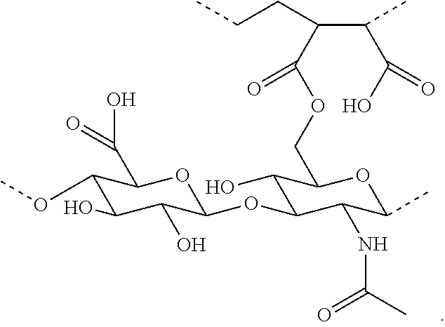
C1(OC)C(O)C(O)C(OC2C(O)C(COC(C(C(C)C(O)=O)CCC)=O)OC(C)C2NC(C)=O)OC1C(=O)O
